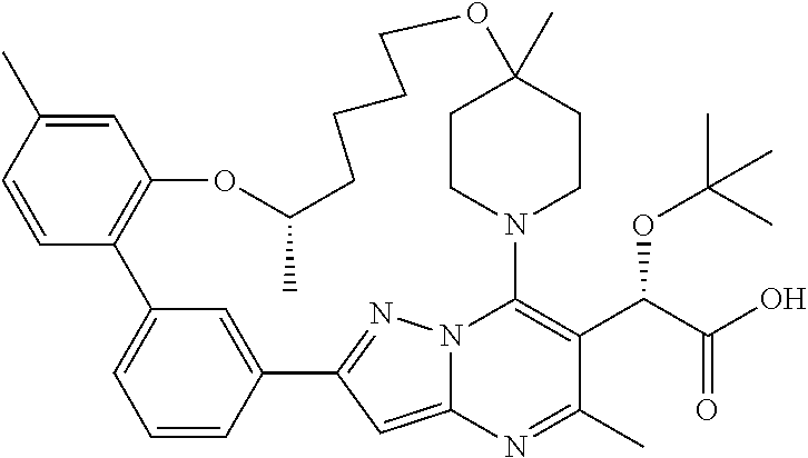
C1=CC2=C(C=C1C)OC(C)CCCCOC1(C)CCN(C3=C(C(OC(C)(C)C)C(O)=O)C(C)=NC4=CC(=NN43)C3=CC2=CC=C3)CC1
